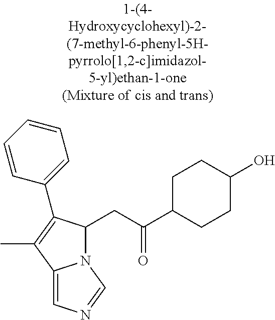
N12C(CC(C3CCC(O)CC3)=O)C(C3=CC=CC=C3)=C(C)C1=CN=C2
